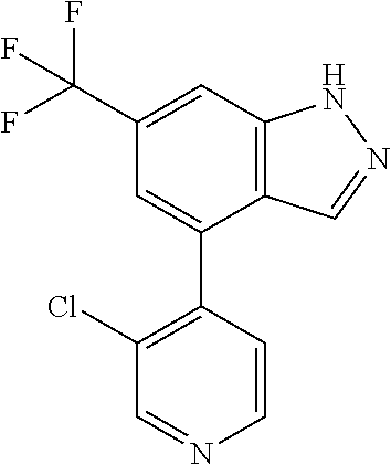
C12=C(C=C(C(F)(F)F)C=C1C1=C(Cl)C=NC=C1)NN=C2
